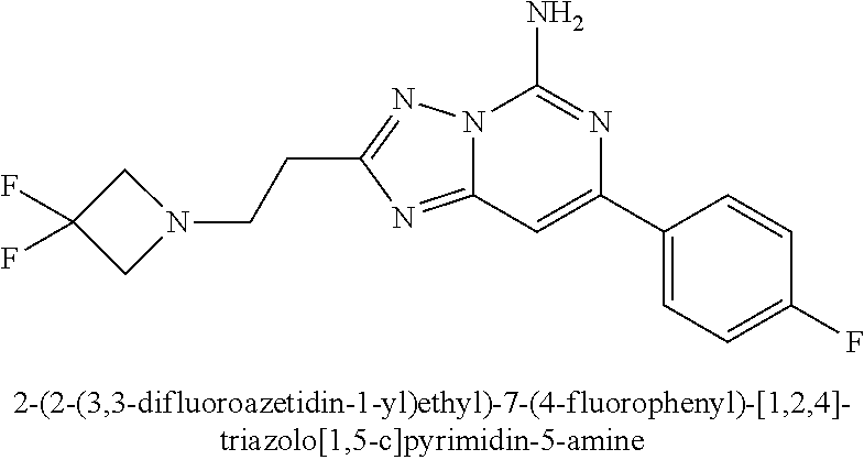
N12C(=NC(CCN3CC(F)(F)C3)=N1)C=C(C1=CC=C(F)C=C1)N=C2N
